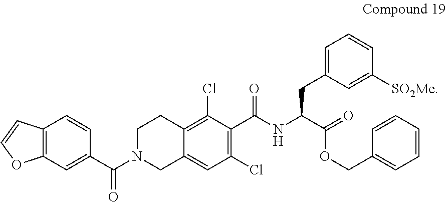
C12=C(C=C(C(N3CC4=CC(Cl)=C(C(NC(C(=O)OCC5=CC=CC=C5)CC5=CC=CC([SO2Me])=C5)=O)C(Cl)=C4CC3)=O)C=C1)OC=C2
